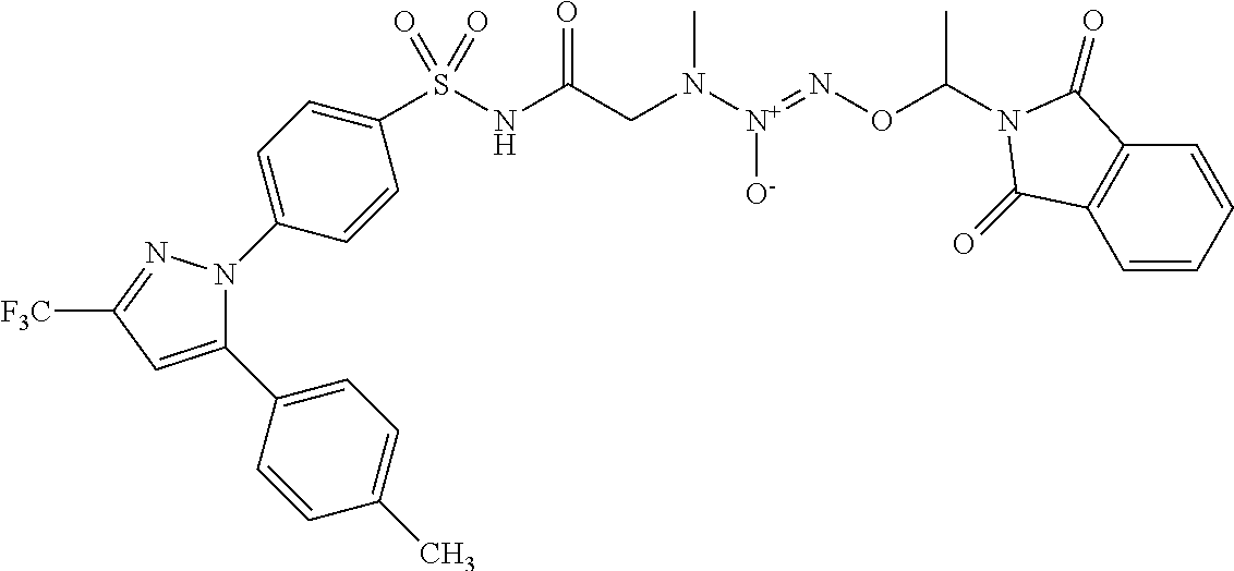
C1(C2=CC=C(C)C=C2)=CC([F3C])=NN1C1=CC=C(S(NC(CN([N+](=NOC(N2C(=O)C3=C(C=CC=C3)C2=O)C)[O-])C)=O)(=O)=O)C=C1
